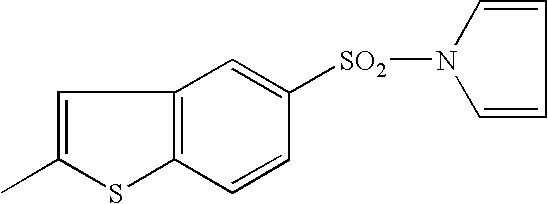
C1=CN([SO2]C2=CC3=C(C=C2)SC(C)=C3)C=C1
